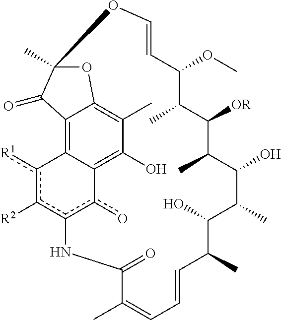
C1([OR])C(C)C(OC)C=COC2(C)OC3=C(C)C(O)=C4c(o)c(c([R2])c([R1])C4=C3C2=O)NC(=O)C(C)=CC=CC(C)C(O)C(C)C(O)C1C
